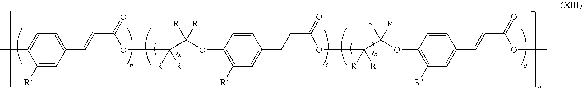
O(C(C([R])([R])OC(C=CC1=CC=C(C)C([R])=C1)=O)([R])[R])C1=C([R])C=C(CCC(=O)OC(C(OC2=C([R])C=C(C=CC(=O)OC)C=C2)([R])[R])([R])[R])C=C1
